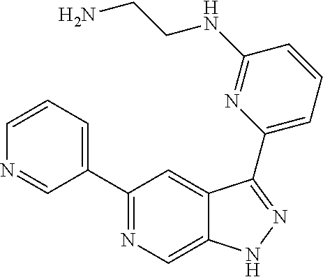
C1(C2=CC=CN=C2)=NC=C2C(=C1)C(C1=CC=CC(NCCN)=N1)=NN2
